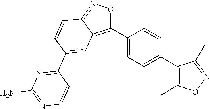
C1(C2=CC=C(C3=C4C(=NO3)C=CC(C3=NC(N)=NC=C3)=C4)C=C2)=C(C)ON=C1C
